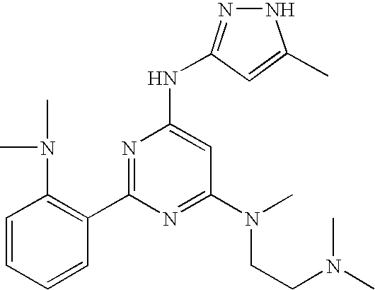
C1=CC=CC(C2=NC(NC3=NNC(C)=C3)=CC(N(CCN(C)C)C)=N2)=C1N(C)C
